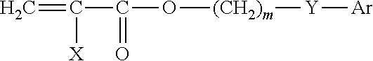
C=C(C(=O)O[(CH2)m][Y][Ar])[X]
